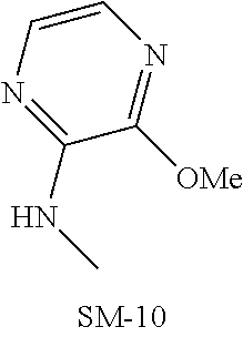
C1=CN=C(NC)C([OMe])=N1
